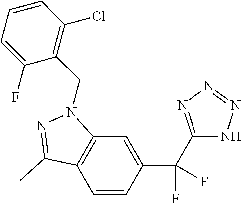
C12=C(C=CC(C(C3=NN=NN3)(F)F)=C1)C(C)=NN2CC1=C(Cl)C=CC=C1F
